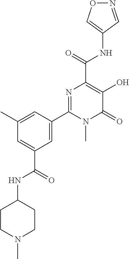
O1N=CC(NC(C2=C(O)C(=O)N(C)C(C3=CC(C(=O)NC4CCN(C)CC4)=CC(C)=C3)=N2)=O)=C1
